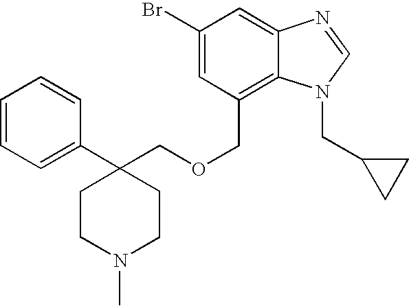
C1=CC=C(C2(COCC3=C4C(=CC(Br)=C3)N=CN4CC3CC3)CCN(C)CC2)C=C1
